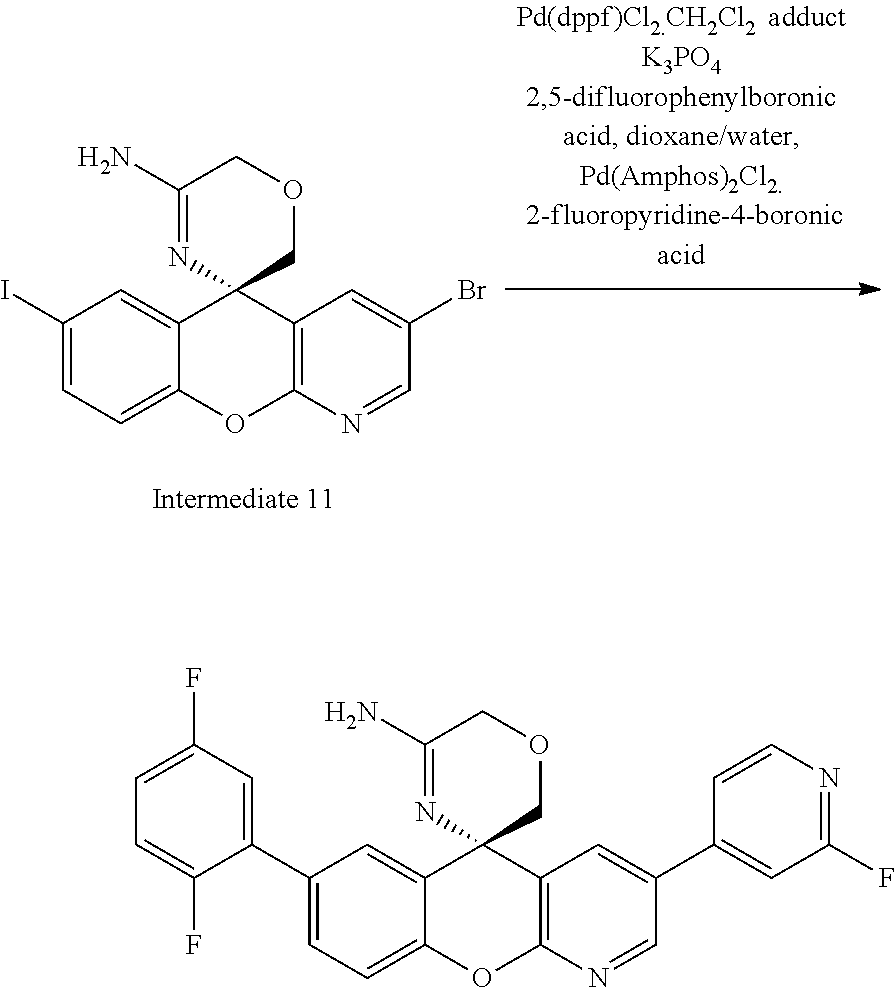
C1(I)=CC=C2C(=C1)C1(C3=C(O2)N=CC(Br)=C3)COCC(N)=N1.C1(C2=CC(F)=CC=C2F)=CC=C2C(=C1)C1(C3=C(O2)N=CC(C2=CC(F)=NC=C2)=C3)COCC(N)=N1
